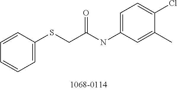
C1=C(SCC(NC2=CC=C(Cl)C(C)=C2)=O)C=CC=C1
